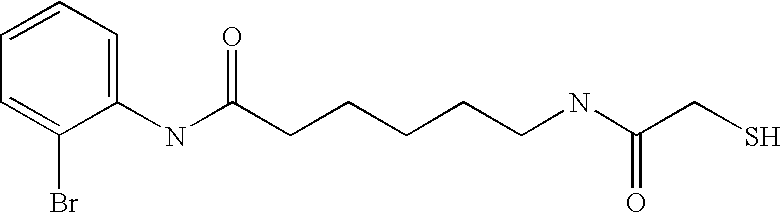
C1=CC=C(NC(CCCCCNC(CS)=O)=O)C(Br)=C1
